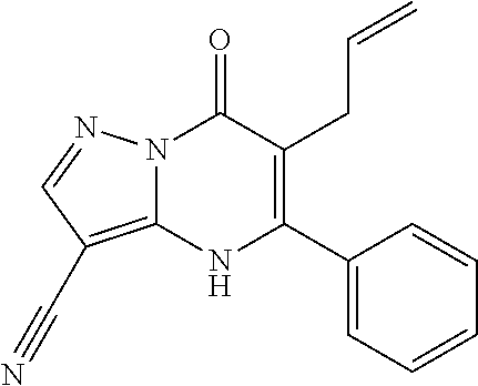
N12C(=C(C#N)C=N1)NC(C1=CC=CC=C1)=C(CC=C)C2=O
